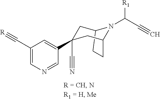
C1(C#[R])=CN=CC(C2(C#N)CC3N(C([R1])C#C)C(CC3)C2)=C1
